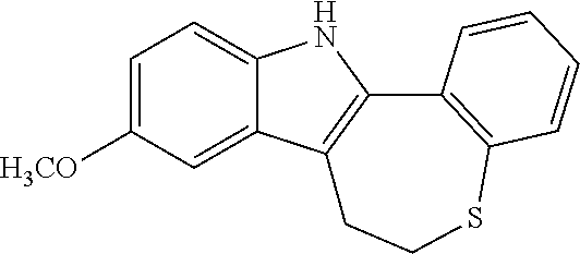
C1=C([H3CO])C=C2C(=C1)NC1=C2CCSC2=C1C=CC=C2
